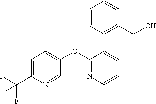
C1=C(C(F)(F)F)N=CC(OC2=NC=CC=C2C2=C(CO)C=CC=C2)=C1
